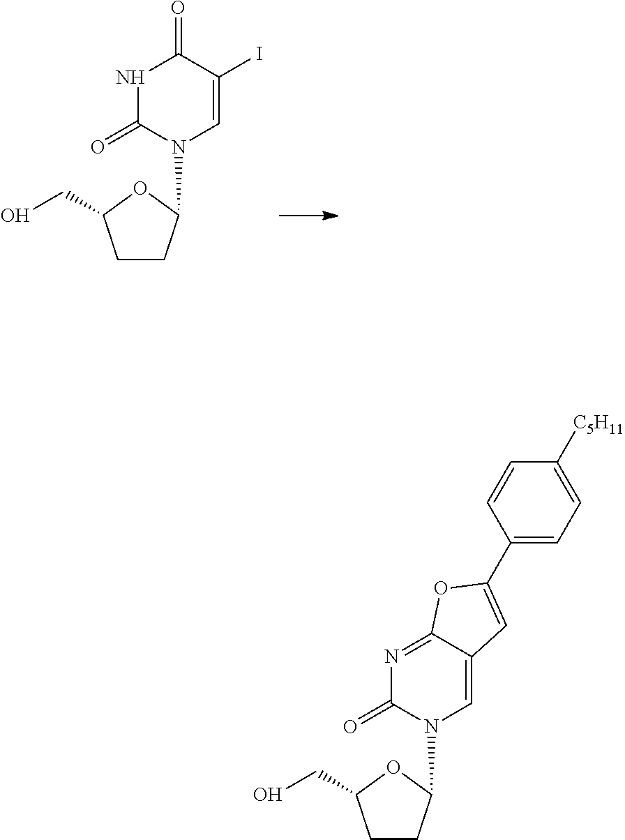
C1CC(N2C=C(I)C(=O)NC2=O)OC1CO.C1CC(N2C=C3C(=NC2=O)OC(C2=CC=C([C5H11])C=C2)=C3)OC1CO
